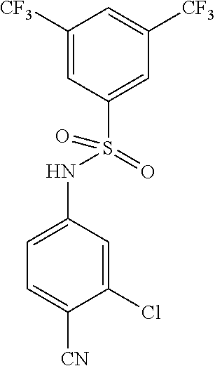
C1([CF3])=CC(S(=O)(NC2=CC=C([CN])C(Cl)=C2)=O)=CC([CF3])=C1
